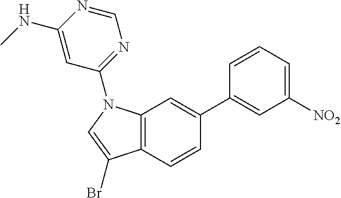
C12=C(C=CC(C3=CC([NO2])=CC=C3)=C1)C(Br)=CN2C1=NC=NC(NC)=C1
